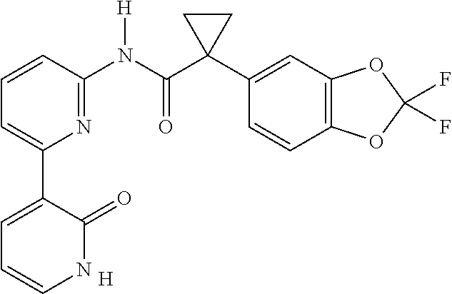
C1=CC(N(C(C2(C3=CC4=C(C=C3)OC(F)(F)O4)CC2)=O)[H])=NC(C2=CC=CNC2=O)=C1.[H]
